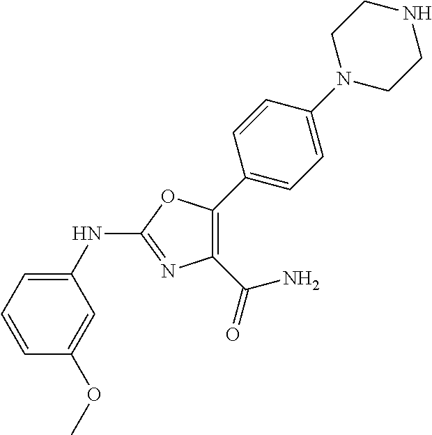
C1(NC2=NC(C(=O)N)=C(C3=CC=C(N4CCNCC4)C=C3)O2)=CC=CC(OC)=C1
